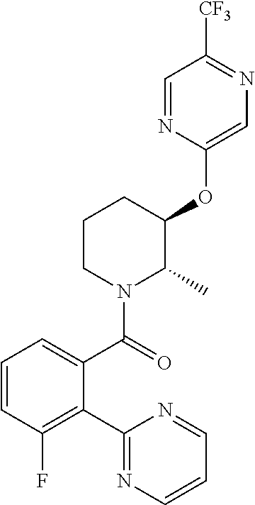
C1=CC(F)=C(C2=NC=CC=N2)C(C(=O)N2C(C)C(OC3=CN=C([CF3])C=N3)CCC2)=C1
